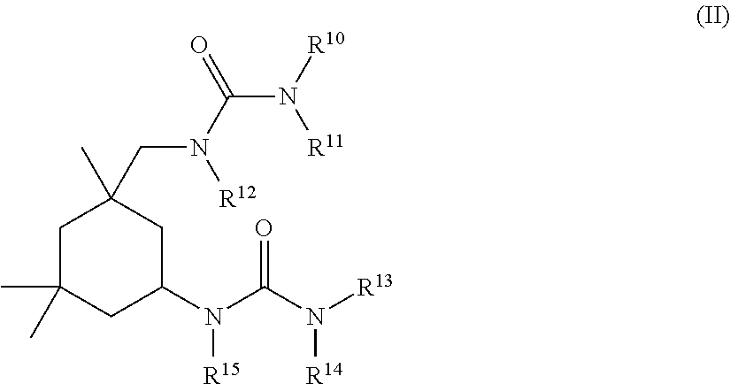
C1C(C)(C)CC(N(C(N([R13])[R14])=O)[R15])CC1(CN(C(=O)N([R11])[R10])[R12])C
